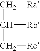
C(C(C[Rc])[Rb])[Ra]
